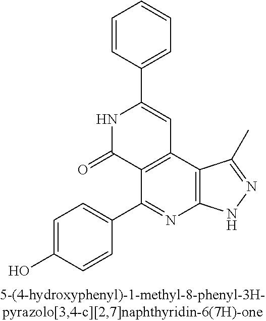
C1(C2=CC3=C(C(C4=CC=C(O)C=C4)=NC4=C3C(C)=NN4)C(=O)N2)=CC=CC=C1
